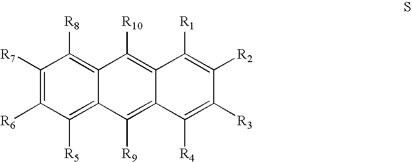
C12=C([R5])C([R6])=C([R7])C([R8])=C1C([R10])=C1C(=C2[R9])C([R4])=C([R3])C([R2])=C1[R1]
